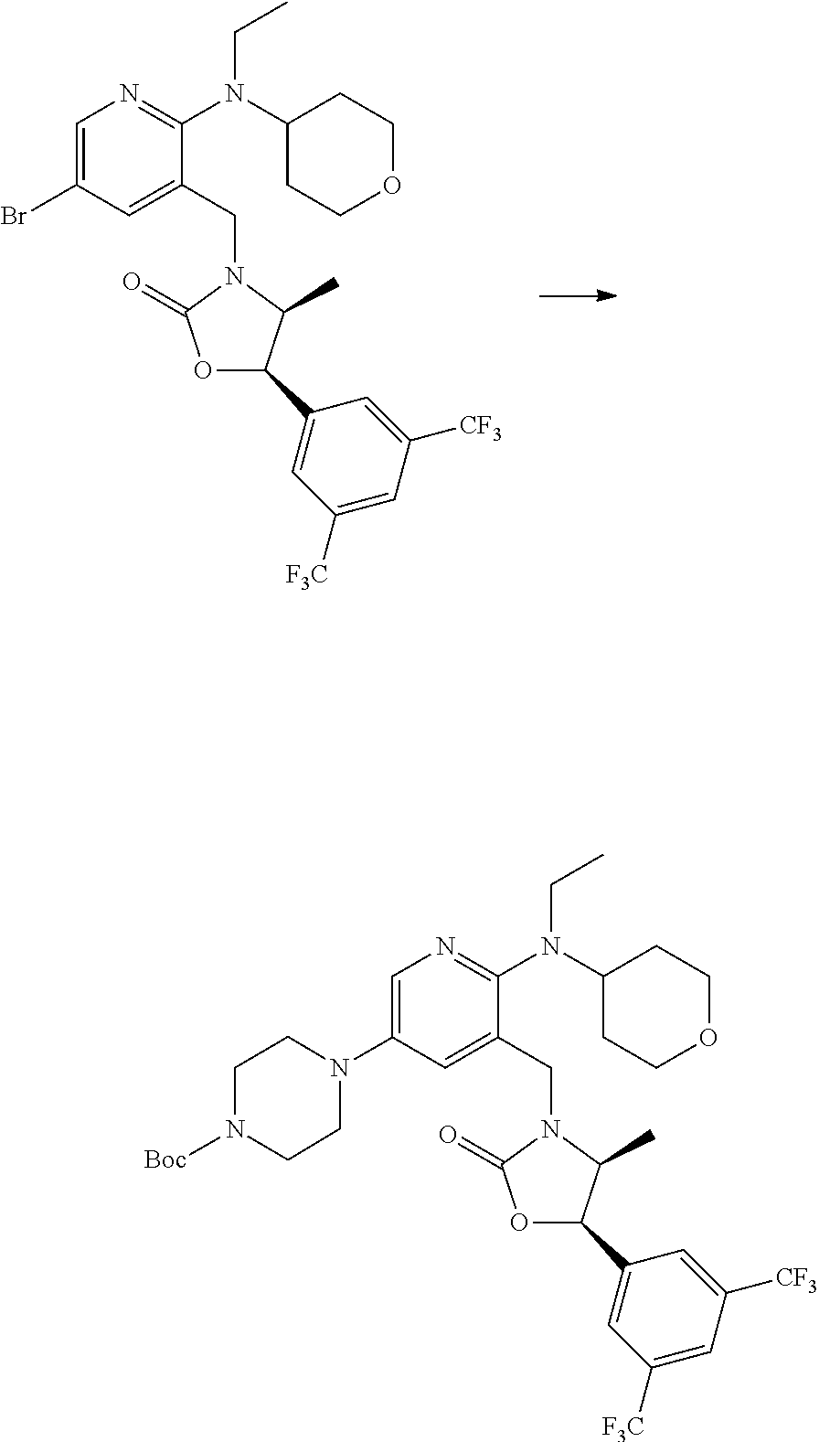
C1=C(Br)C=C(CN2C(=O)OC(C3=CC([F3C])=CC([CF3])=C3)C2C)C(N(C2CCOCC2)CC)=N1.C1=C(N2CCN([Boc])CC2)C=C(CN2C(=O)OC(C3=CC([F3C])=CC([CF3])=C3)C2C)C(N(C2CCOCC2)CC)=N1
